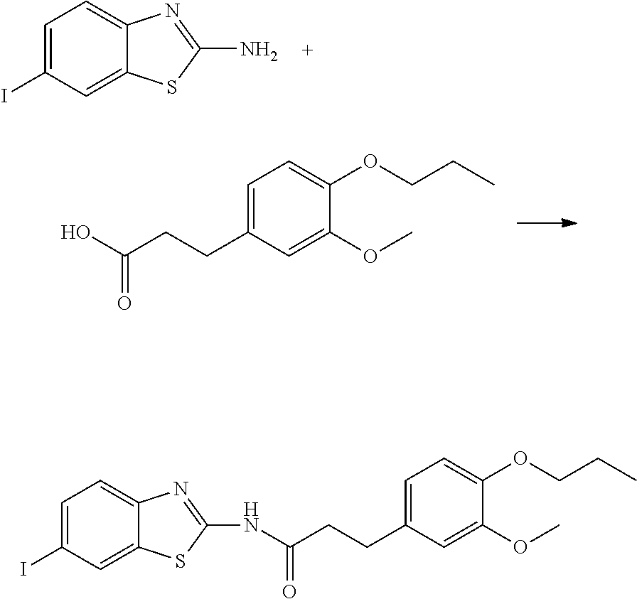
C1=C(I)C=C2C(=C1)N=C(N)S2.C1=C(CCC(O)=O)C=C(OC)C(OCCC)=C1.C1=C(CCC(NC2=NC3=CC=C(I)C=C3S2)=O)C=C(OC)C(OCCC)=C1
